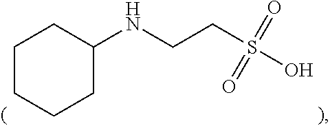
C1CCCC(NCCS(O)(=O)=O)C1
